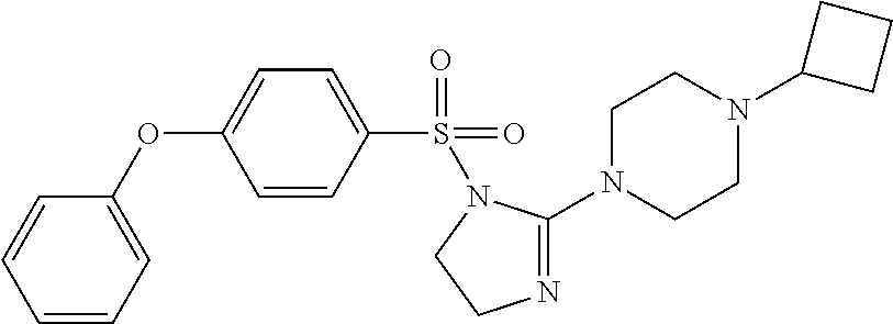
C1=CC(S(=O)(=O)N2C(N3CCN(C4CCC4)CC3)=NCC2)=CC=C1OC1=CC=CC=C1
